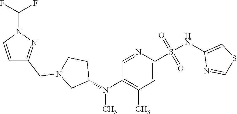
N(S(=O)(=O)C1=CC(C)=C(N(C2CCN(CC3=NN(C(F)F)C=C3)C2)C)C=N1)C1=CSC=N1
